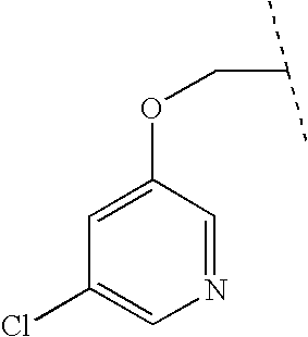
C(C)(C)COC1=CC(Cl)=CN=C1
